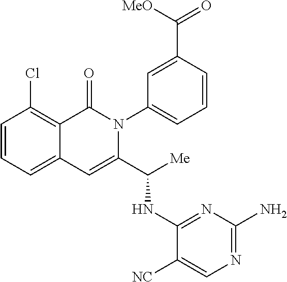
ClC1=C2C(=CC=C1)C=C(C([Me])NC1=NC(N)=NC=C1[NC])N(C1=CC=CC(C([MeO])=O)=C1)C2=O
